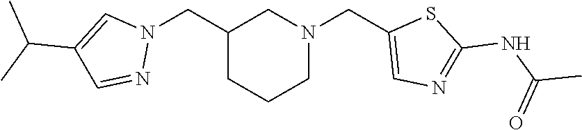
C1(CN2C=C(C(C)C)C=N2)CCCN(CC2=CN=C(NC(=O)C)S2)C1
